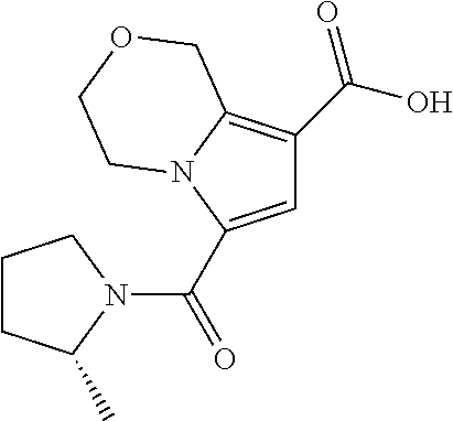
C1=C(C(N2CCCC2C)=O)N2C(=C1C(O)=O)COCC2
